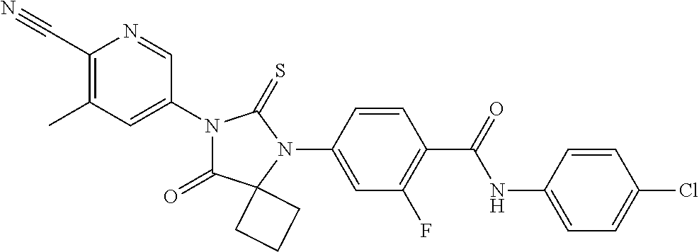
C1(C#N)=C(C)C=C(N2C(=O)C3(N(C4=CC(F)=C(C(NC5=CC=C(Cl)C=C5)=O)C=C4)C2=S)CCC3)C=N1
